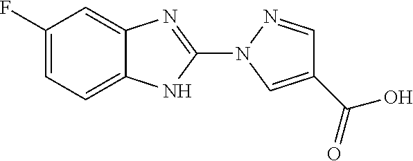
C1=C2C(=CC(F)=C1)N=C(N1C=C(C(O)=O)C=N1)N2
